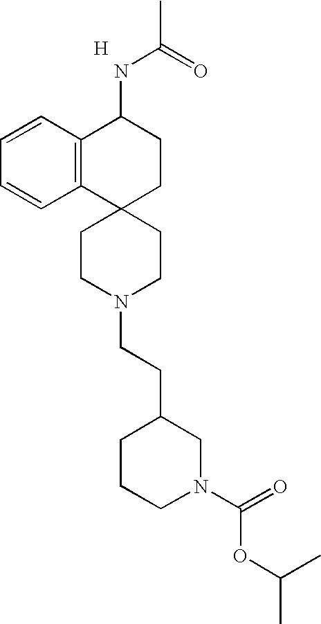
C12=C(C=CC=C1)C(NC(C)=O)CCC21CCN(CCC2CCCN(C(=O)OC(C)C)C2)CC1.[H]
